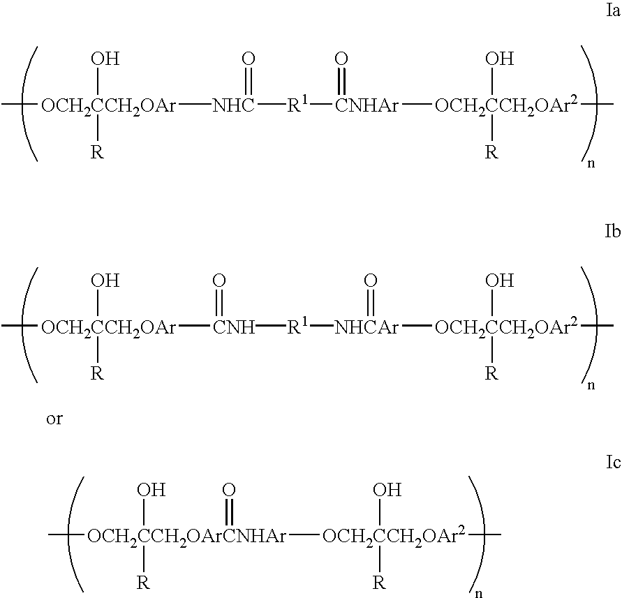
C[OCH2CCH2OAr]([NHC]([R1][CNHAr]([OCH2CCH2OAr2](O)([R])C)=O)=O)(O)[R].C[OCH2CCH2OAr]([CNH]([R1][NHCAr]([OCH2CCH2OAr2](O)([R])C)=O)=O)(O)[R].C[OCH2CCH2OArCNHAr](O)([OCH2CCH2OAr2](O)([R])C)([R])=O
